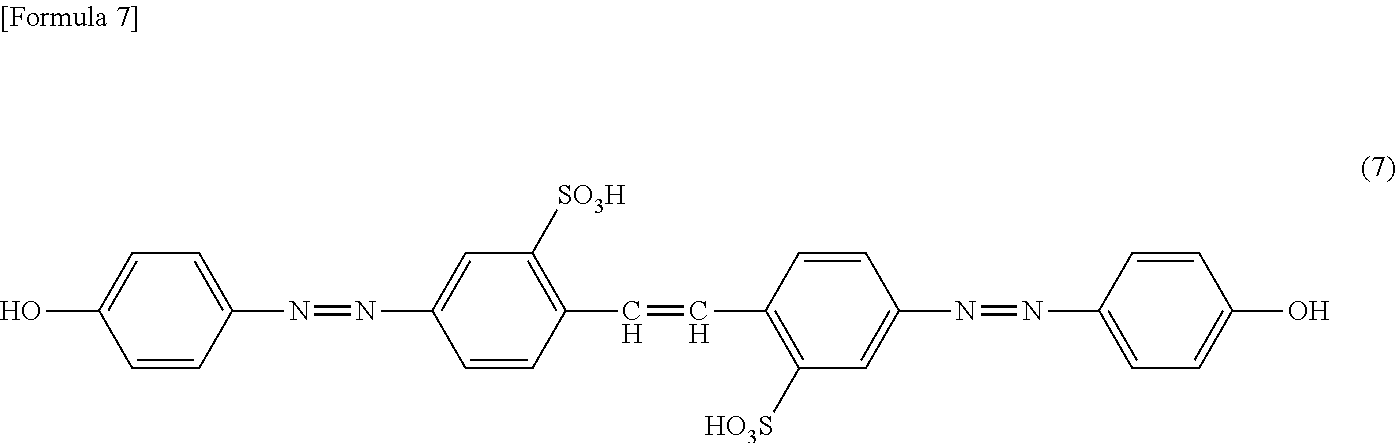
C1(O)=CC=C(N=NC2=CC([SO3H])=C(C=CC3=C([HO3S])C=C(N=NC4=CC=C(O)C=C4)C=C3)C=C2)C=C1
